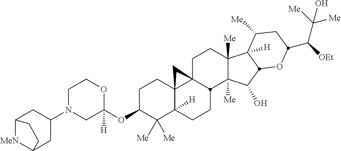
C1N(C2CC3[MeN]C(C2)CC3)CC(OC2C([Me])([Me])C3([H])C4(CC2)C2(CCC5([Me])C([Me])(C(O)C6C5([H])C([Me])CC(C([OEt])C([Me])([Me])O)O6)C2CC3)C4)([H])OC1
